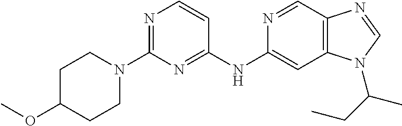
C1(N2CCC(OC)CC2)=NC=CC(NC2=CC3=C(C=N2)N=CN3C(CC)C)=N1
